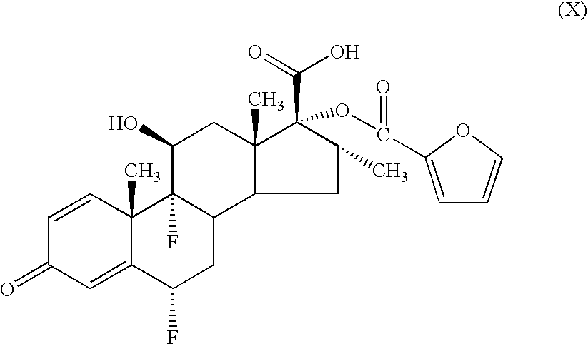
C1=C2C(C)(C=CC1=O)C1(F)C(CC2F)C2C(C)(CC1O)C(C(=O)O)(OC(C1=CC=CO1)=O)C(C)C2
